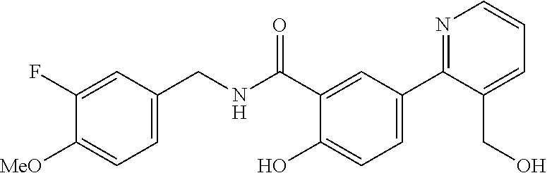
C1=C(CNC(C2=CC(C3=NC=CC=C3CO)=CC=C2O)=O)C=C(F)C([MeO])=C1
